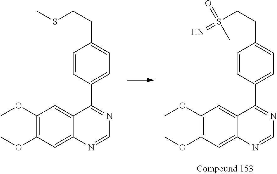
C1=CC(C2=NC=NC3=CC(OC)=C(OC)C=C32)=CC=C1CCSC.C1=CC(C2=NC=NC3=CC(OC)=C(OC)C=C32)=CC=C1CCS(=N)(=O)C
